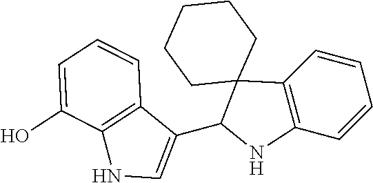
C1=CC=CC2=C1C1(C(C3=CNC4=C3C=CC=C4O)N2)CCCCC1
